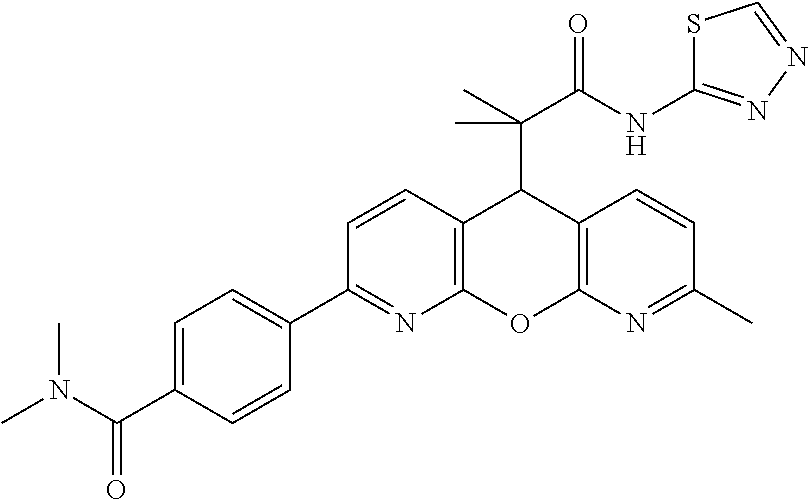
C12=C(N=C(C)C=C1)OC1=C(C2C(C)(C(NC2=NN=CS2)=O)C)C=CC(C2=CC=C(C(N(C)C)=O)C=C2)=N1
